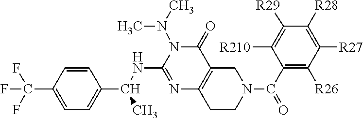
C1(C(F)(F)F)=CC=C(C(NC2=NC3=C(C(=O)N2N(C)C)CN(C(C2=C([R26])C([R27])=C([R28])C([R29])=C2[R210])=O)CC3)C)C=C1
